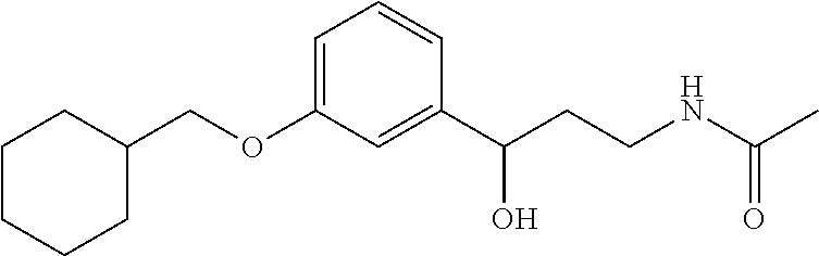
C1=C(OCC2CCCCC2)C=C(C(CCNC(C)=O)O)C=C1
